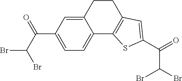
C12=CC(C(C(Br)Br)=O)=CC=C1C1=C(CC2)C=C(C(=O)C(Br)Br)S1
